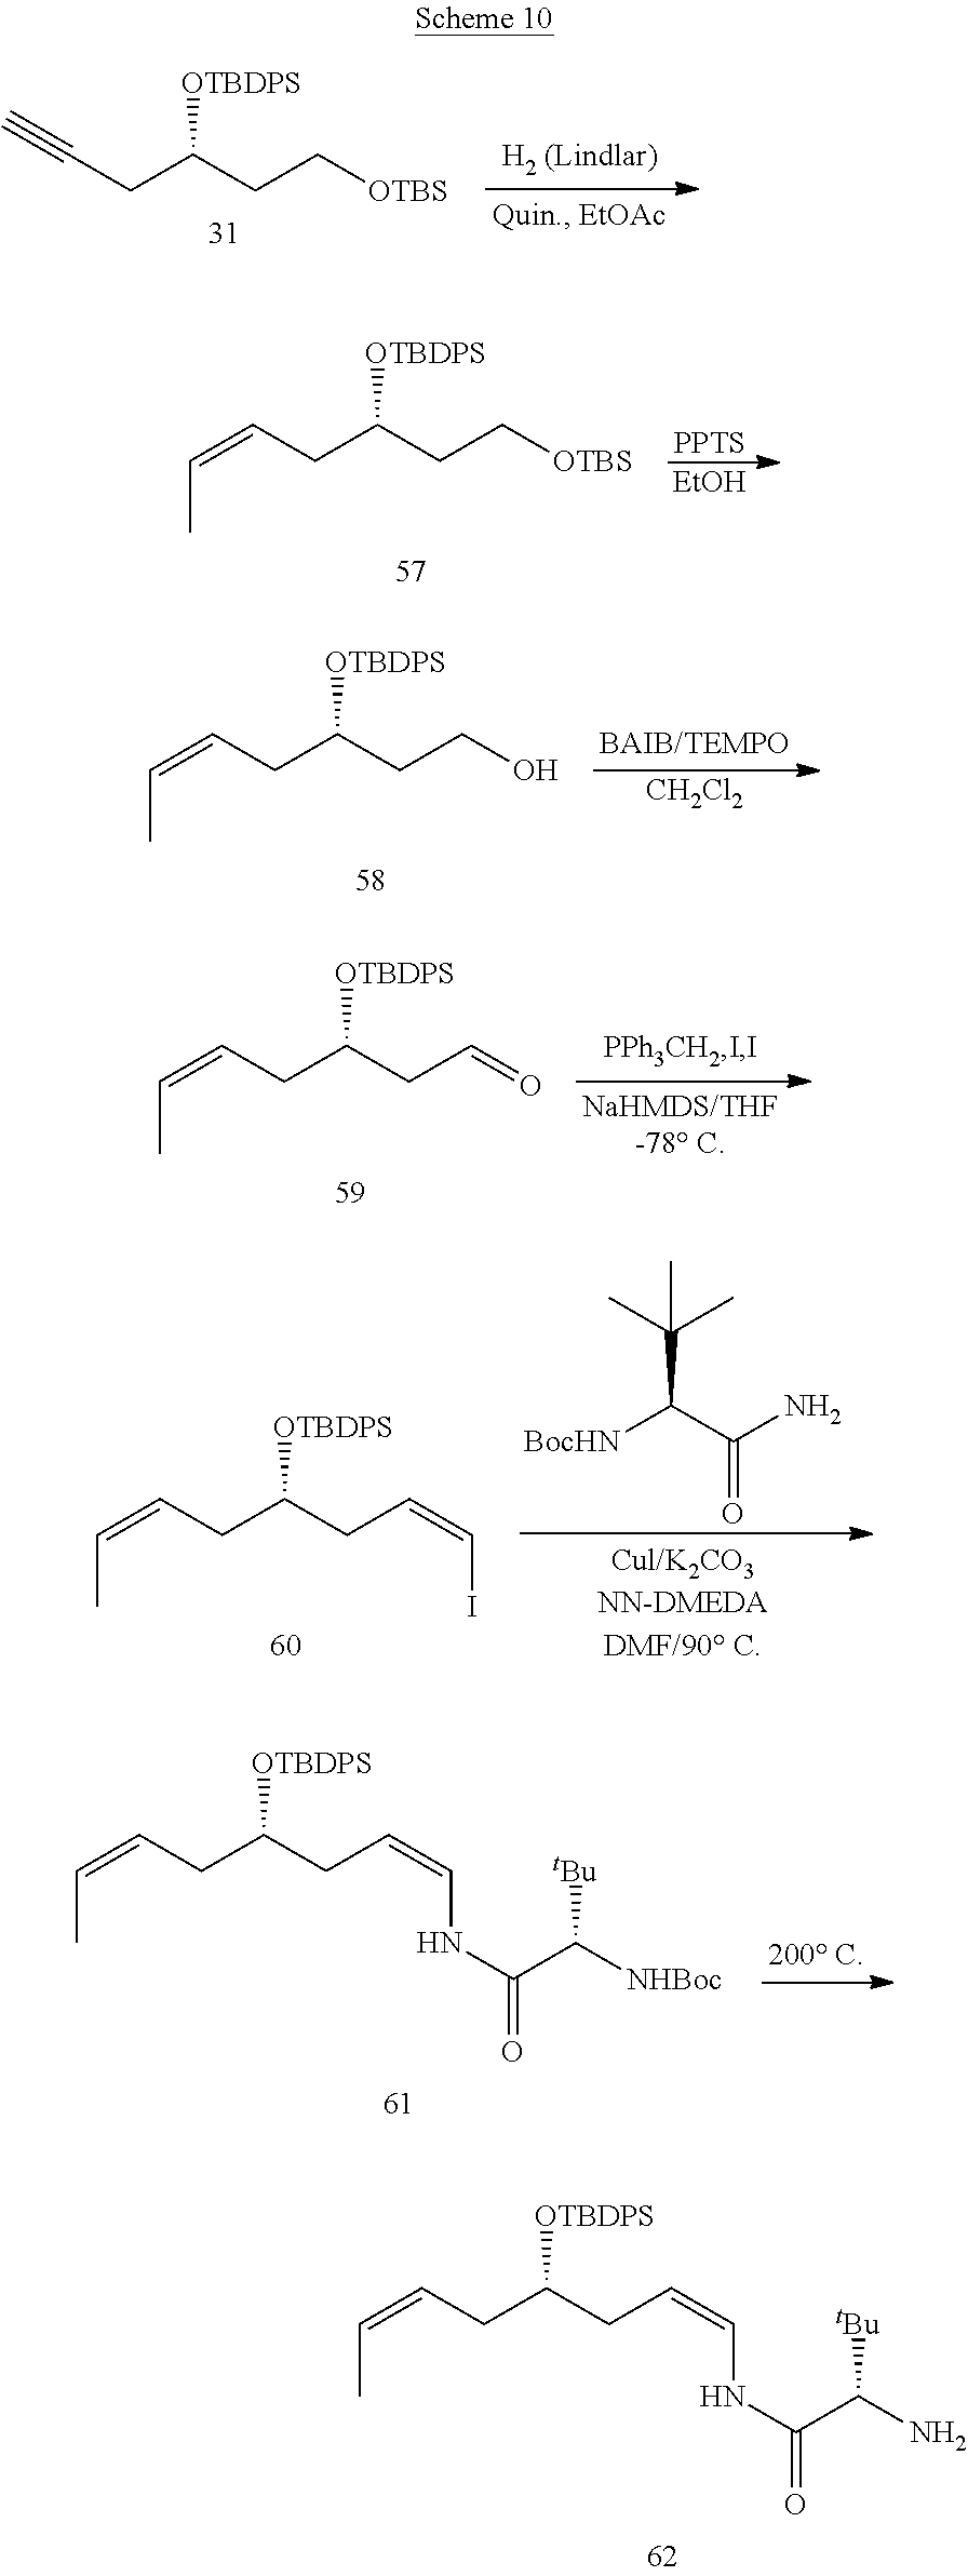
C(CC(CC=CNC(=O)C(N)[tBu])[OTBDPS])=CC.C(CC(CC[OTBS])[OTBDPS])#C.C(CC(CC[OTBS])[OTBDPS])=CC.[PPTS].[EtOH].C(CC(CCO)[OTBDPS])=CC.[CH2Cl2].C(CC(CC=O)[OTBDPS])=CC.C(CC(CC=CI)[OTBDPS])=CC.NC(C([BocHN])C(C)(C)C)=O.C(CC(CC=CNC(=O)C([NHBoc])[tBu])[OTBDPS])=CC
